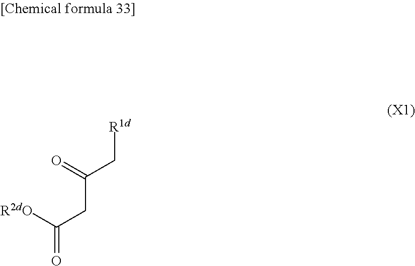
C(CC([R2dO])=O)(C[R1d])=O
